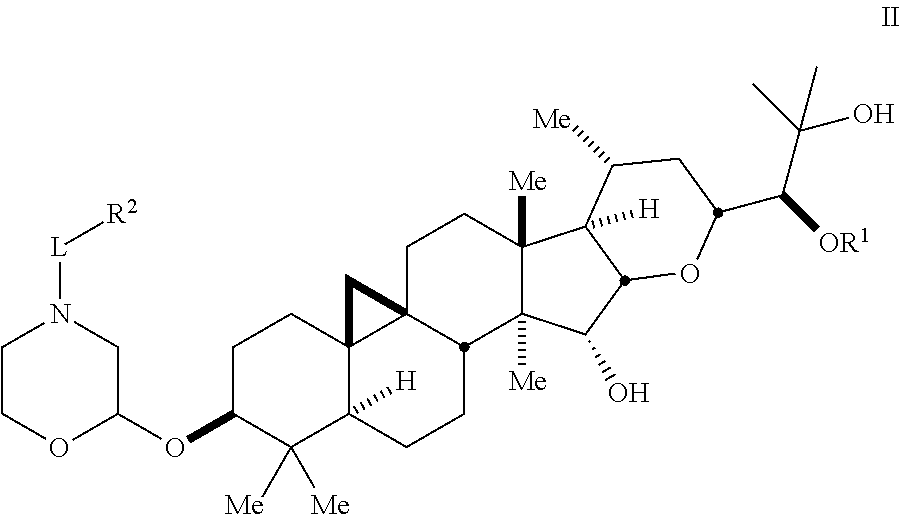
C1COC(OC2C([Me])([Me])C3([H])C4(CC2)C2(C4)CCC4([Me])C([Me])(C(O)C5C4([H])C([Me])CC(C(C(O)(C)C)[OR1])O5)C2CC3)CN1[L][R2]
